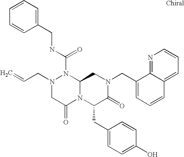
N1(C(NCC2=CC=CC=C2)=O)N(CC=C)CC(=O)N2C1CN(CC1=CC=CC3=CC=CN=C13)C(=O)C2CC1=CC=C(O)C=C1
